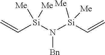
[Bn]N([Si](C=C)([Me])[Me])[Si](C=C)([Me])[Me]
